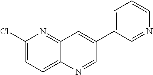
C1(Cl)=CC=C2C(=N1)C=C(C1=CC=CN=C1)C=N2
